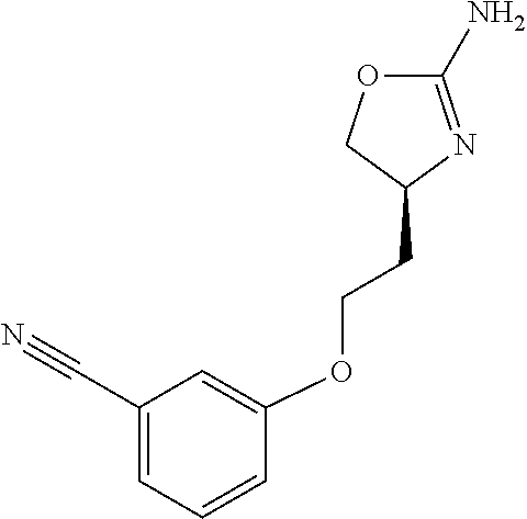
C1(N)=NC(CCOC2=CC(C#N)=CC=C2)CO1
